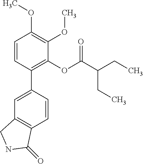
C1=CC(C2=CC3=C(C=C2)C(=O)NC3)=C(OC(C(CC)CC)=O)C(OC)=C1OC
